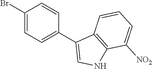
C1(Br)=CC=C(C2=CNC3=C2C=CC=C3[NO2])C=C1
